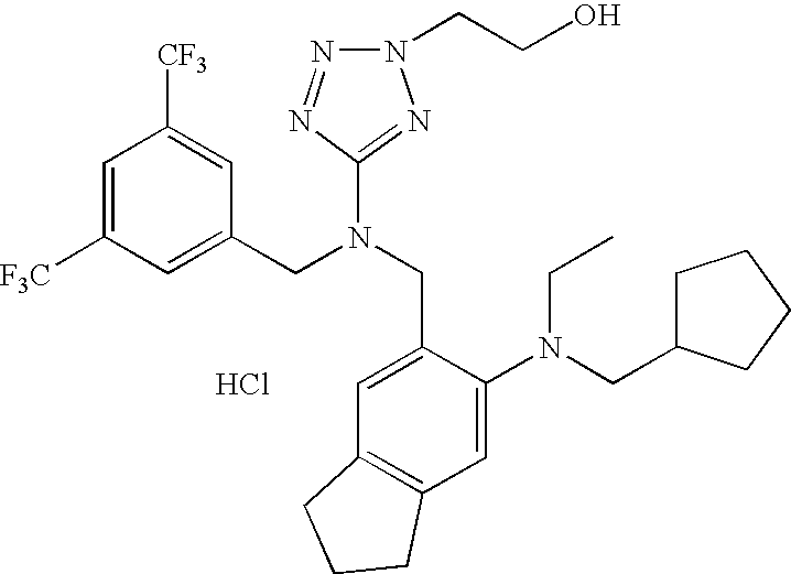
Cl.C1=C([F3C])C=C(CN(CC2=CC3=C(C=C2N(CC2CCCC2)CC)CCC3)C2=NN(CCO)N=N2)C=C1[CF3]
